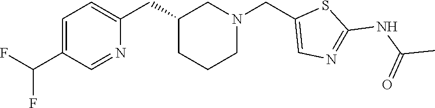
C1(C(F)F)=CC=C(CC2CCCN(CC3=CN=C(NC(C)=O)S3)C2)N=C1
